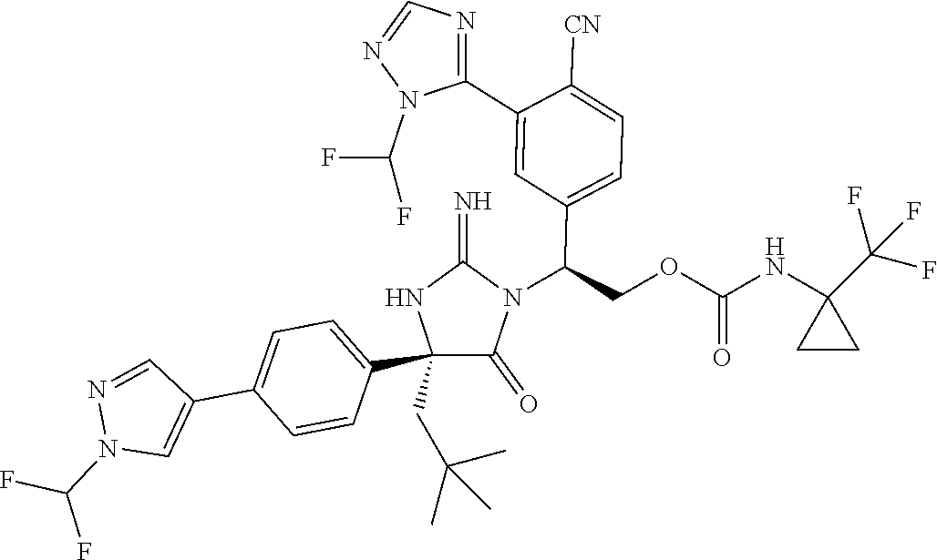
C1(C2=CC=C(C3=CN(C(F)F)N=C3)C=C2)(CC(C)(C)C)C(=O)N(C(COC(NC2(C(F)(F)F)CC2)=O)C2=CC=C([CN])C(C3=NC=NN3C(F)F)=C2)C(=N)N1
